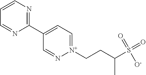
C1=CN=C(C2=CC=[N+](CCC(S(=O)([O-])=O)C)N=C2)N=C1
